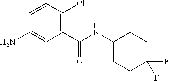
NC1=CC(C(NC2CCC(F)(F)CC2)=O)=C(Cl)C=C1
